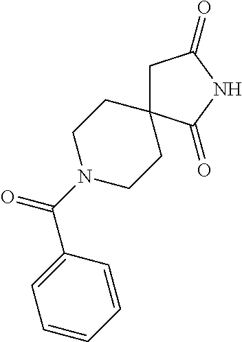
C(=O)(C1=CC=CC=C1)N1CCC2(CC1)CC(=O)NC2=O
